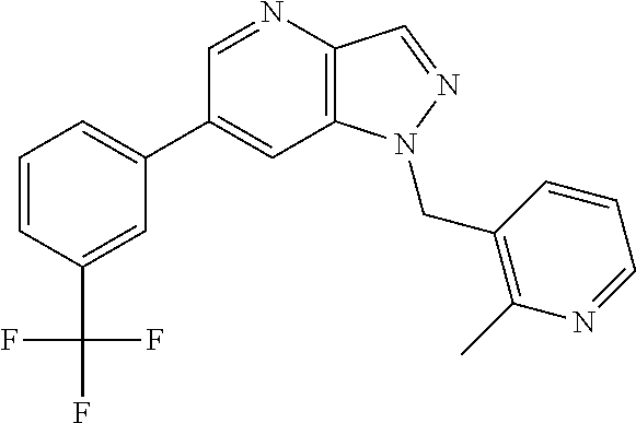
C1(C2=CC=CC(C(F)(F)F)=C2)=CC2=C(C=NN2CC2=C(C)N=CC=C2)N=C1
